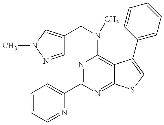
C1=CC=NC(C2=NC(N(CC3=CN(C)N=C3)C)=C3C(=N2)SC=C3C2=CC=CC=C2)=C1
